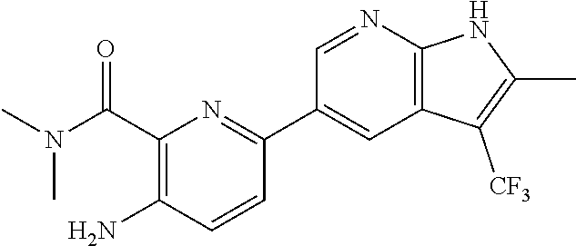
C1(C(N(C)C)=O)=C(N)C=CC(C2=CC3=C(N=C2)NC(C)=C3[CF3])=N1
